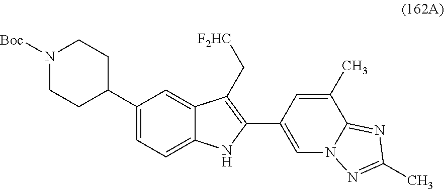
N1([Boc])CCC(C2=CC=C3C(=C2)C(C[F2HC])=C(C2=CN4C(=NC(C)=N4)C(C)=C2)N3)CC1
